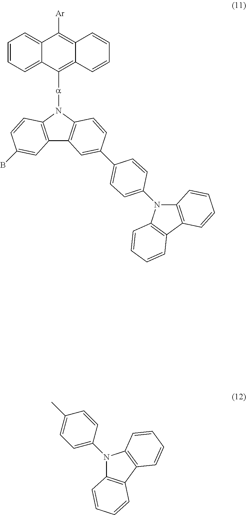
C1=CC=C2C(=C1)C([Ar])=C1C(=C2[a]N2C3=C(C4=C2C=CC(C2=CC=C(N5C6=C(C7=C5C=CC=C7)C=CC=C6)C=C2)=C4)C=C(B)C=C3)C=CC=C1.N1(C2=CC=C(C)C=C2)C2=C(C3=C1C=CC=C3)C=CC=C2
